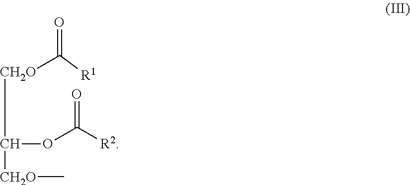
[CH2O](C([CH2O]C)OC([R2])=O)C(=O)[R1]
